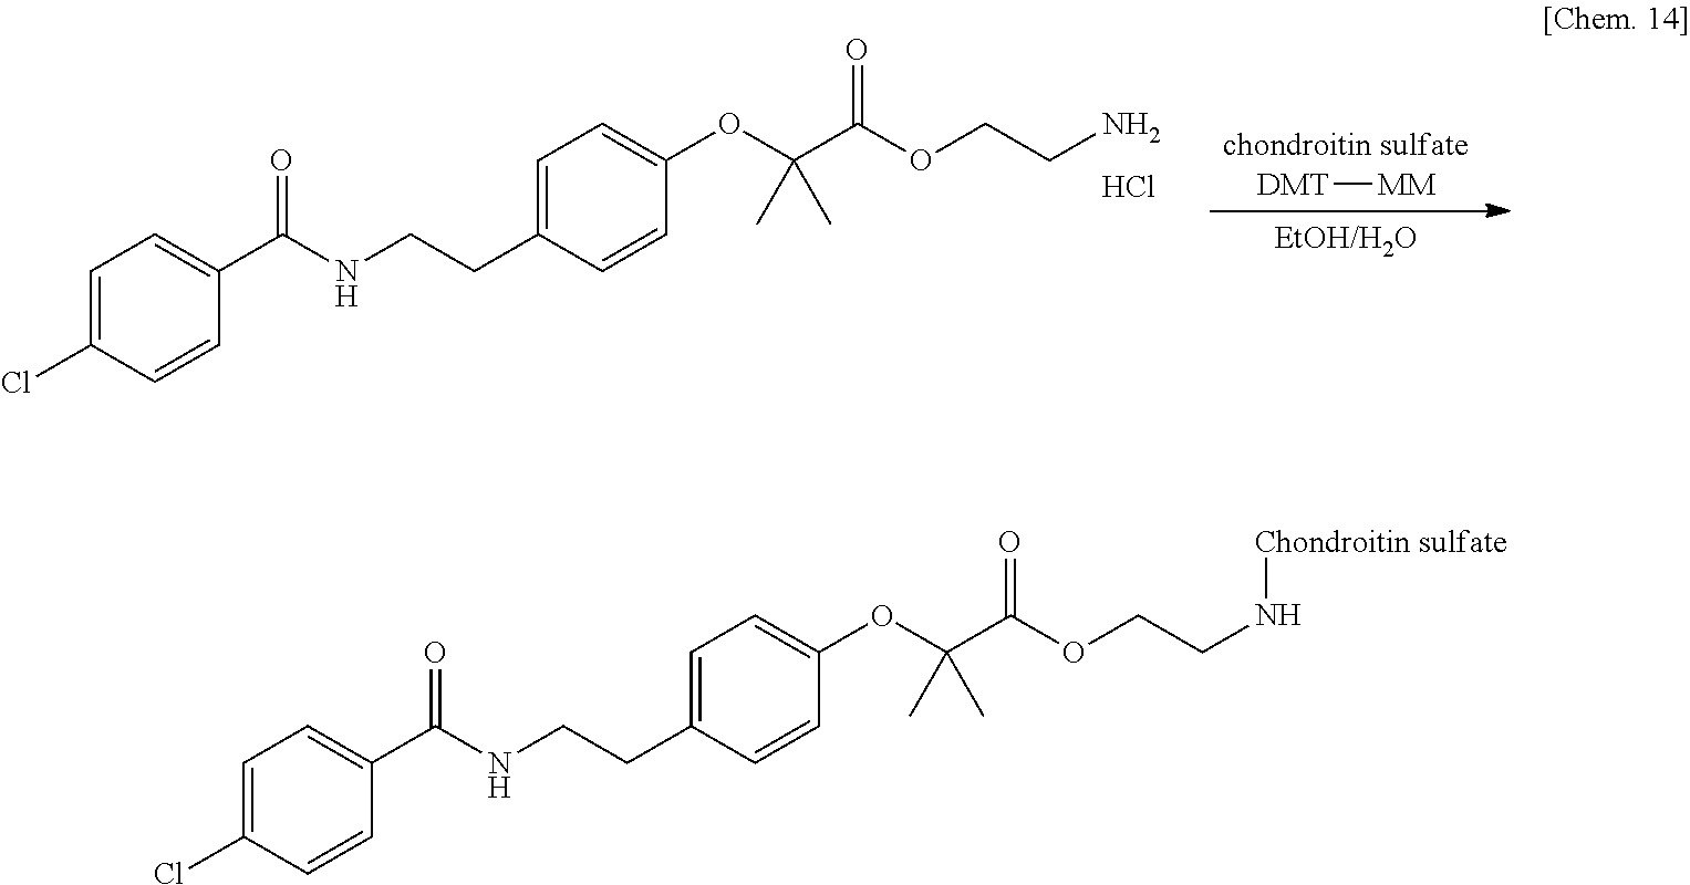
C1=C(Cl)C=CC(C(NCCC2=CC=C(OC(C(=O)OCCN[Chondroitin sulfate])(C)C)C=C2)=O)=C1.C1=C(Cl)C=CC(C(NCCC2=CC=C(OC(C(=O)OCCN)(C)C)C=C2)=O)=C1.Cl.[chondroitin sulfate].[DMT][MM].[EtOH/H2O]
